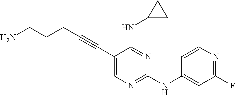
C(#CC1=CN=C(NC2=CC(F)=NC=C2)N=C1NC1CC1)CCCN
